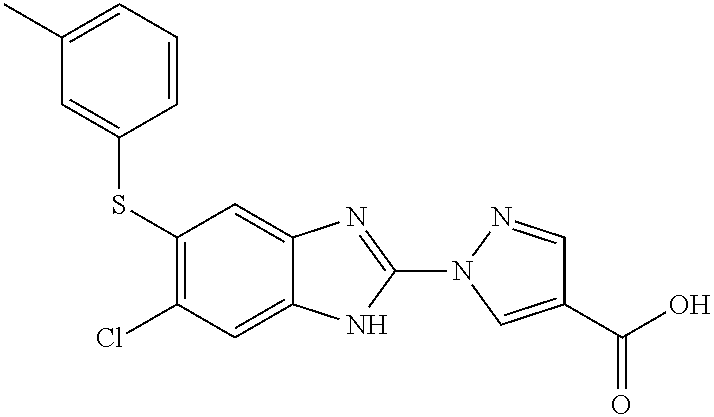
S(C1=C(Cl)C=C2C(=C1)N=C(N1C=C(C(=O)O)C=N1)N2)C1=CC(C)=CC=C1
